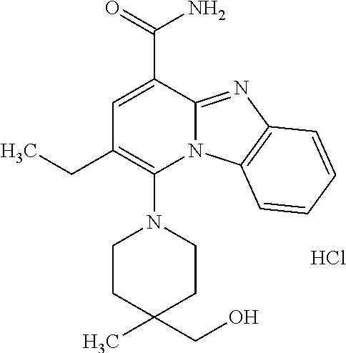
Cl.C1=C(C(=O)N)C2=NC3=C(N2C(N2CCC(C)(CO)CC2)=C1CC)C=CC=C3
